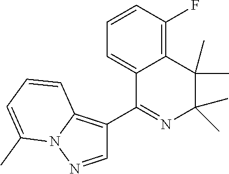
C1=CC(F)=C2C(=C1)C(C1=C3N(N=C1)C(C)=CC=C3)=NC(C)(C)C2(C)C
